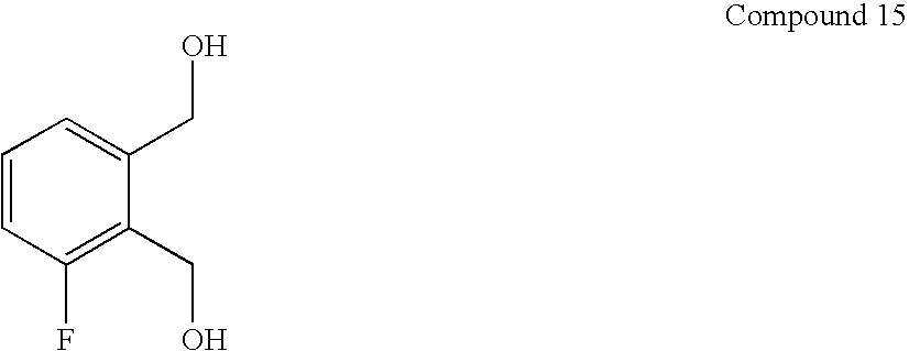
C1=CC(F)=C(CO)C(CO)=C1
